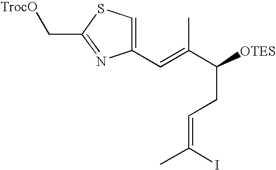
C1(C=C(C([OTES])CC=C(C)I)C)=CSC(C[TrocO])=N1
